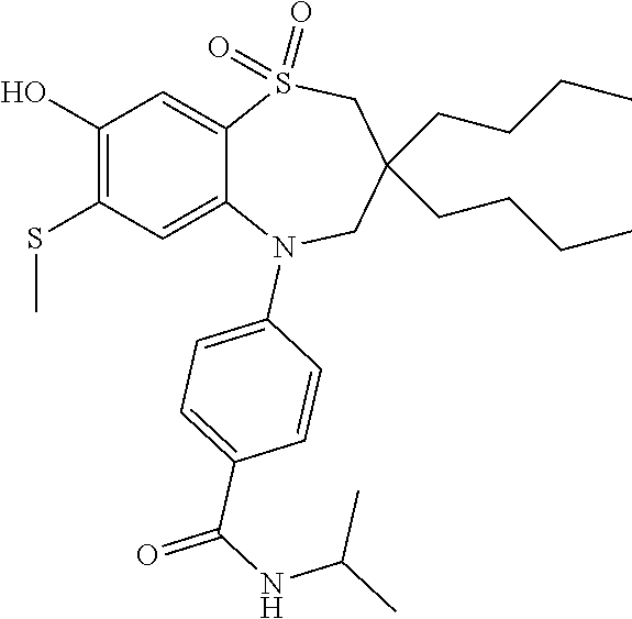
OC1=C(SC)C=C2C(=C1)S(=O)(=O)CC(CCCC)(CCCC)CN2C1=CC=C(C(NC(C)C)=O)C=C1
